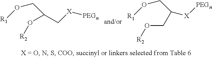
C(O[R1])C(C[X][PEGn])O[R2].C(O[R1])C([X][PEGn])CO[R2]
